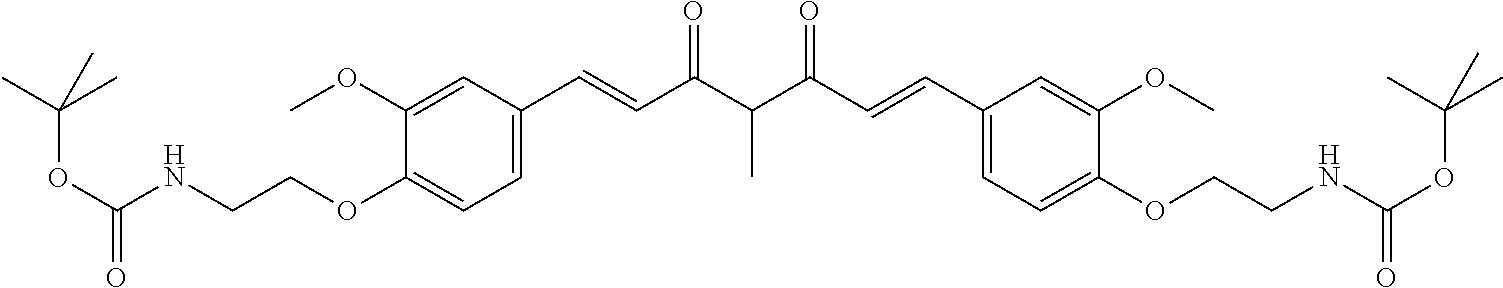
C1(OCCNC(OC(C)(C)C)=O)=CC=C(C=CC(C(C(=O)C=CC2=CC=C(OCCNC(=O)OC(C)(C)C)C(OC)=C2)C)=O)C=C1OC
